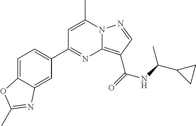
C1=C(C)N2C(=C(C(=O)NC(C3CC3)C)C=N2)N=C1C1=CC=C2C(=C1)N=C(C)O2
